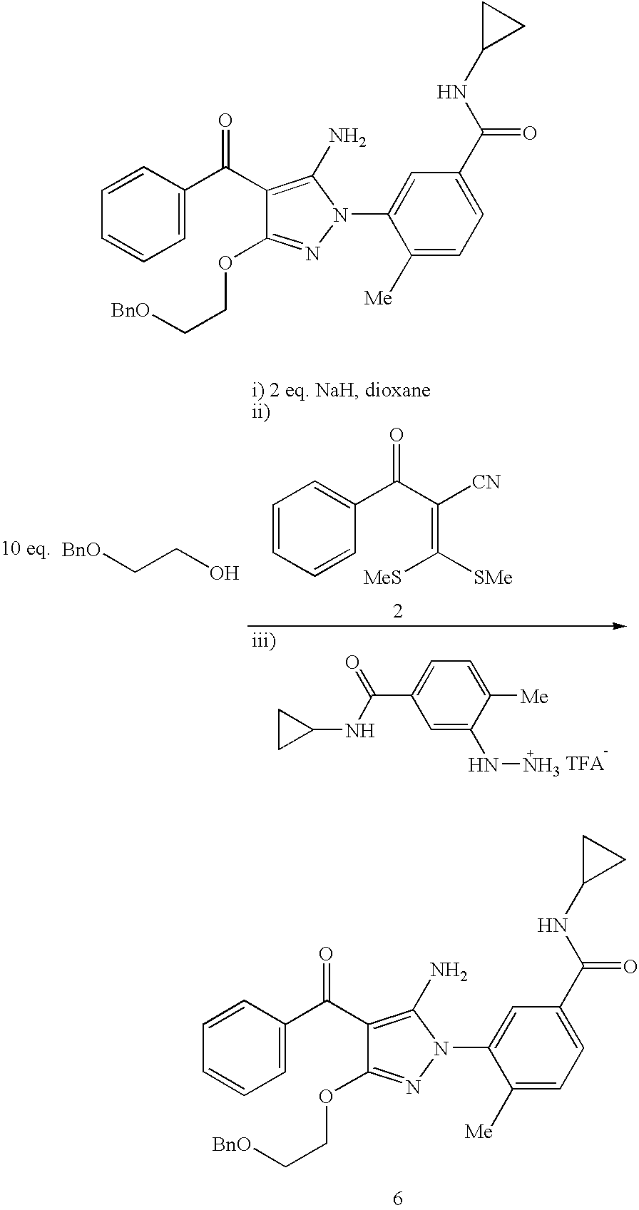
C1=CC=CC(C(C([CN])=C([SMe])[MeS])=O)=C1.C1=C(C(NC2CC2)=O)C=C(NN)C([Me])=C1.C(CO)[BnO].C1=CC(C(=O)C2=C(N)N(C3=CC(C(NC4CC4)=O)=CC=C3[Me])N=C2OCC[BnO])=CC=C1.C1=CC(C(=O)C2=C(N)N(C3=CC(C(NC4CC4)=O)=CC=C3[Me])N=C2OCC[BnO])=CC=C1
